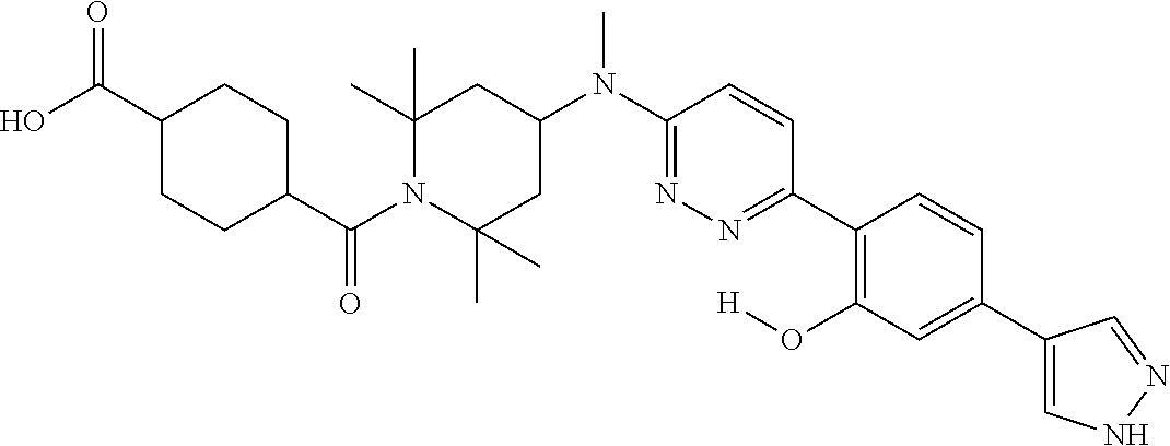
C1C(C(N2C(C)(C)CC(N(C3=NN=C(C4=C(O[H])C=C(C5=CNN=C5)C=C4)C=C3)C)CC2(C)C)=O)CCC(C(O)=O)C1
